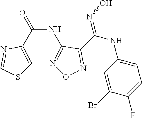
C(NC1=NON=C1C(NC1=CC=C(F)C(Br)=C1)=NO)(=O)C1=CSC=N1
